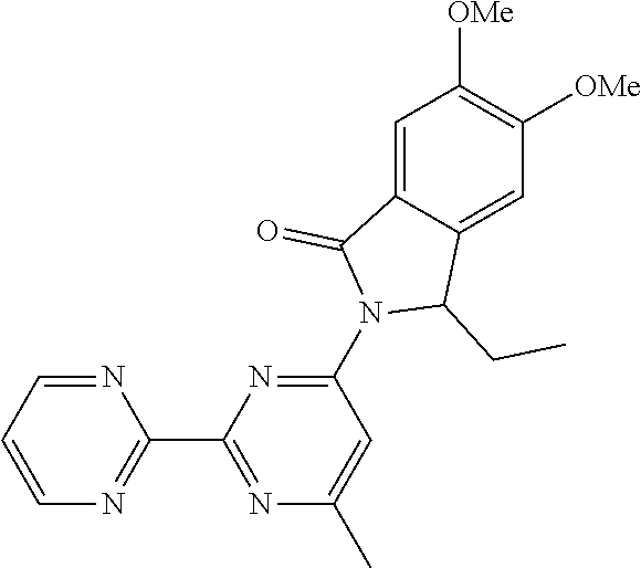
N1=CC=CN=C1C1=NC(C)=CC(N2C(CC)C3=CC([OMe])=C([OMe])C=C3C2=O)=N1
